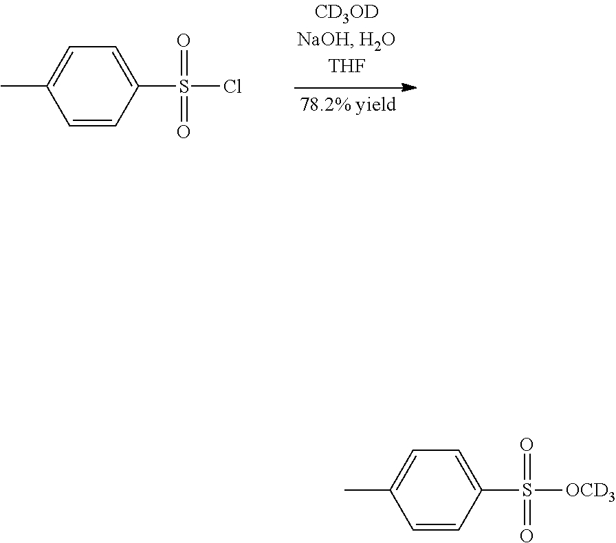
C1=CC(S(Cl)(=O)=O)=CC=C1C.C1=CC(S([OCD3])(=O)=O)=CC=C1C
